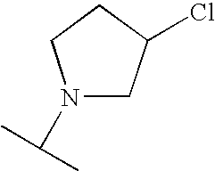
N1(C(C)C)CC(Cl)CC1
